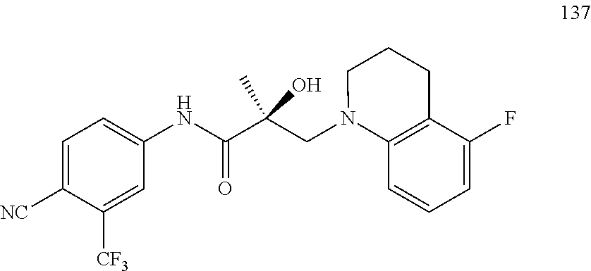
C1=C([NC])C([CF3])=CC(NC(C(CN2C3=C(CCC2)C(F)=CC=C3)(C)O)=O)=C1
